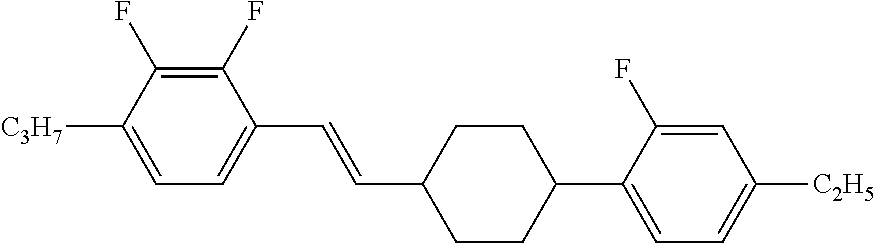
C1(F)=C(F)C([C3H7])=CC=C1C=CC1CCC(C2=CC=C([C2H5])C=C2F)CC1
